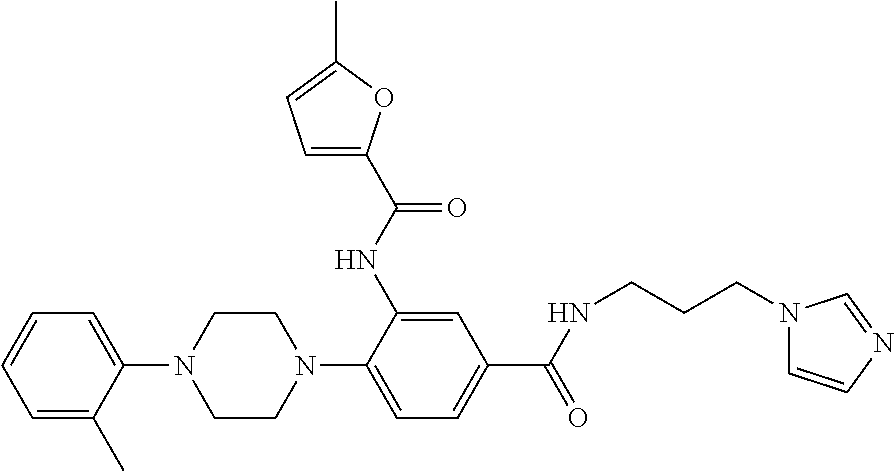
C1=CC=C(C)C(N2CCN(C3=CC=C(C(NCCCN4C=CN=C4)=O)C=C3NC(C3=CC=C(C)O3)=O)CC2)=C1
